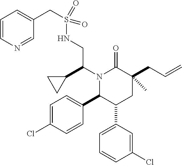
N1(C(C2CC2)CNS(CC2=CC=CN=C2)(=O)=O)C(C2=CC=C(Cl)C=C2)C(C2=CC=CC(Cl)=C2)CC(CC=C)(C)C1=O
